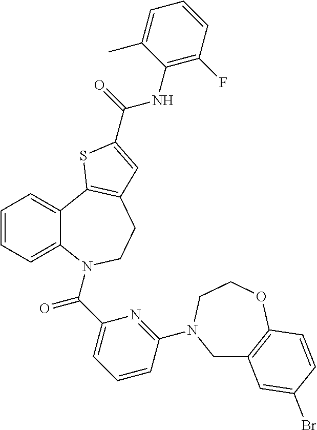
C1=CC=C2C(=C1)C1=C(CCN2C(C2=CC=CC(N3CC4=C(OCC3)C=CC(Br)=C4)=N2)=O)C=C(C(=O)NC2=C(F)C=CC=C2C)S1
